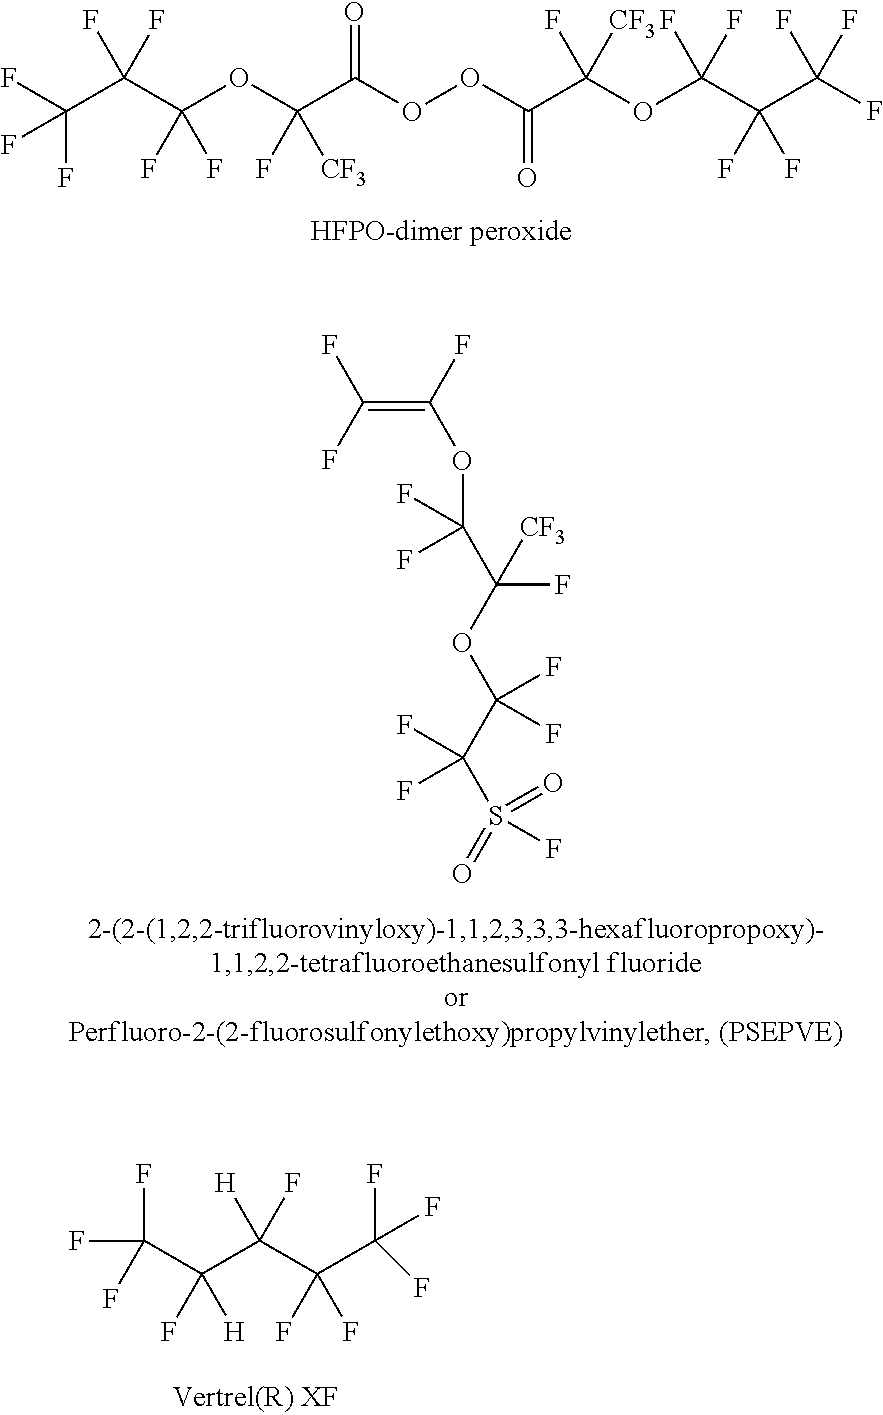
C(C(C(OC(F)([CF3])C(OOC(=O)C(OC(F)(F)C(C(F)(F)F)(F)F)(F)[CF3])=O)(F)F)(F)F)(F)(F)F.FC(F)(F)C(F)([H])C(C(C(F)(F)F)(F)F)([H])F.C(=C(F)OC(F)(F)C(OC(C(S(=O)(=O)F)(F)F)(F)F)([CF3])F)(F)F
